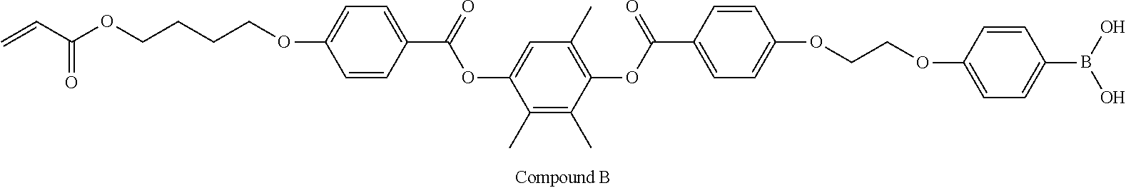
C1(C)=C(OC(=O)C2=CC=C(OCCOC3=CC=C(B(O)O)C=C3)C=C2)C(C)=C(C)C(OC(=O)C2=CC=C(OCCCCOC(C=C)=O)C=C2)=C1
